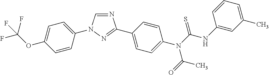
C1=C(N2C=NC(C3=CC=C(N(C(NC4=CC(C)=CC=C4)=S)C(=O)C)C=C3)=N2)C=CC(OC(F)(F)F)=C1
